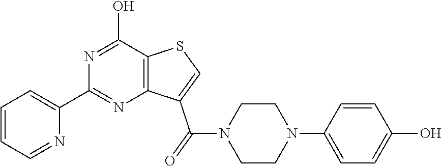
C1(C2=NC3=C(C(O)=N2)SC=C3C(N2CCN(C3=CC=C(O)C=C3)CC2)=O)=CC=CC=N1
